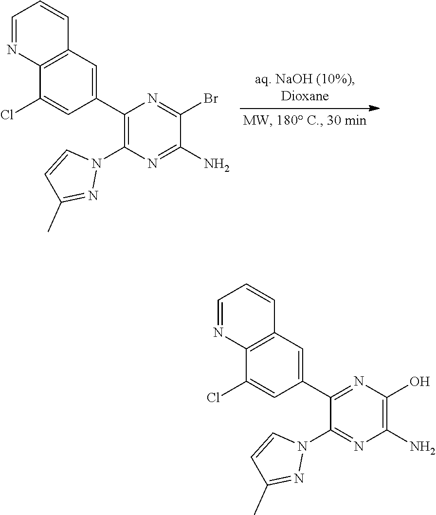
C1=NC2=C(C=C1)C=C(C1=C(N3C=CC(C)=N3)N=C(N)C(Br)=N1)C=C2Cl.C1=NC2=C(C=C1)C=C(C1=NC(O)=C(N)N=C1N1C=CC(C)=N1)C=C2Cl
